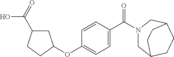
C1C(C(O)=O)CCC1OC1=CC=C(C(N2CC3CCC(C2)CC3)=O)C=C1
